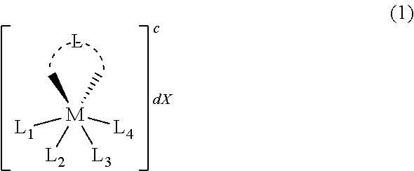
[M]([L2])([L3])([L1])([L4])(C)C
